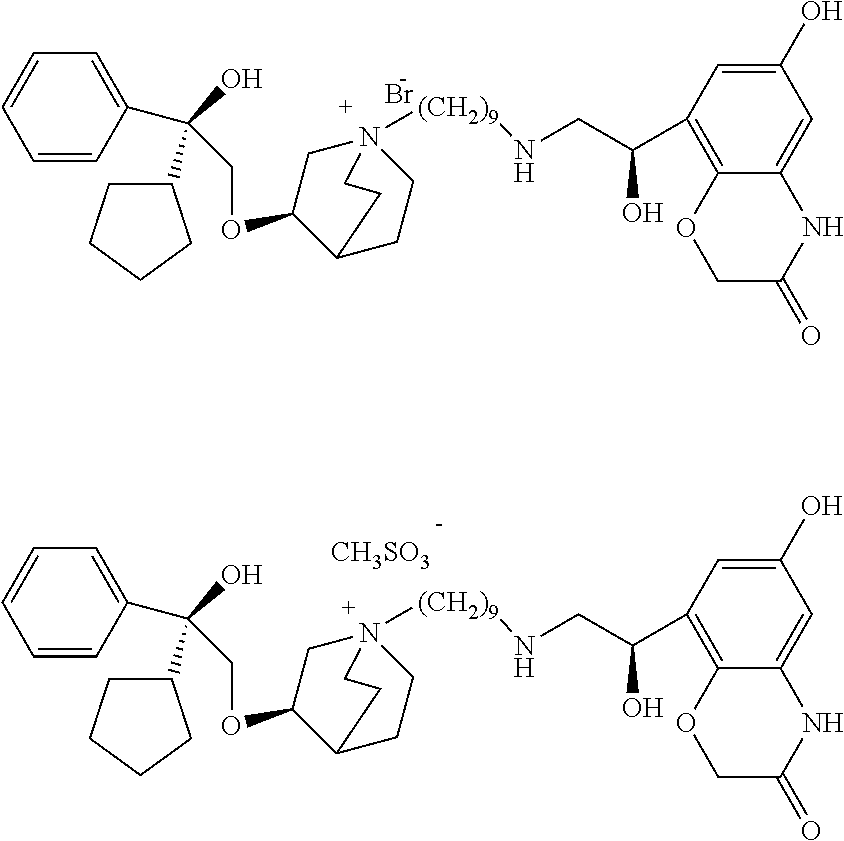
Br.C1=CC(C(O)(C2CCCC2)COC2C3CCN([(CH2)9]NCC(C4=C5C(=CC(O)=C4)NC(=O)CO5)O)(C2)CC3)=CC=C1.C1=CC(C(O)(C2CCCC2)COC2C3CCN([(CH2)9]NCC(C4=C5C(=CC(O)=C4)NC(=O)CO5)O)(C2)CC3)=CC=C1.[CH3SO3]
